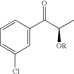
C1=C(C(C(C)[OR])=O)C=CC=C1Cl
